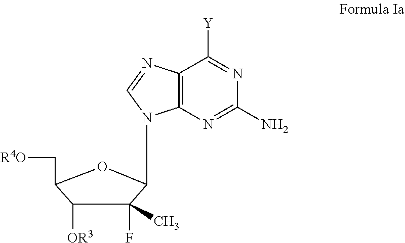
N1=C([Y])C2=C(N=C1N)N(C1C(F)(C)C([OR3])C(C[R4O])O1)C=N2
